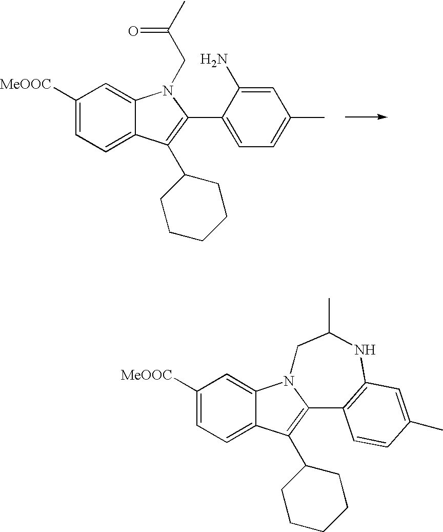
C1([MeOOC])=CC=C2C(=C1)N(CC(C)=O)C(C1=CC=C(C)C=C1N)=C2C1CCCCC1.C1([MeOOC])=CC=C2C(=C1)N1C(=C2C2CCCCC2)C2=C(NC(C)C1)C=C(C)C=C2
